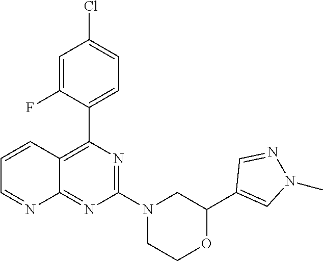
N1=C(N2CC(C3=CN(C)N=C3)OCC2)N=C2C(=C1C1=CC=C(Cl)C=C1F)C=CC=N2
